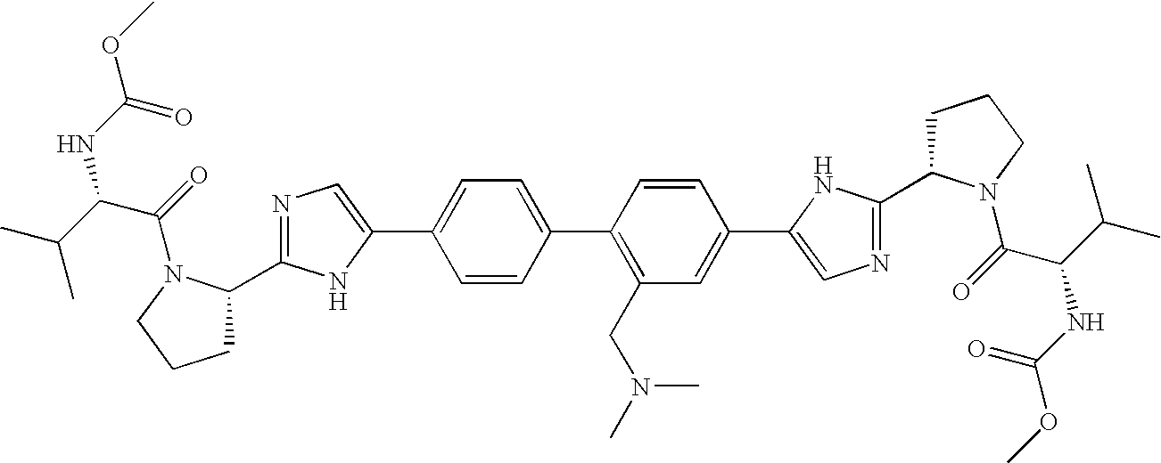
C1C(C2=NC=C(C3=CC=C(C4=C(CN(C)C)C=C(C5=CN=C(C6CCCN6C(C(C(C)C)NC(=O)OC)=O)N5)C=C4)C=C3)N2)N(C(=O)C(C(C)C)NC(OC)=O)CC1
